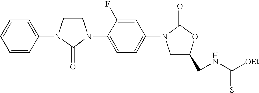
C1CN(C2=CC=CC=C2)C(=O)N1C1=CC=C(N2CC(CNC([OEt])=S)OC2=O)C=C1F
